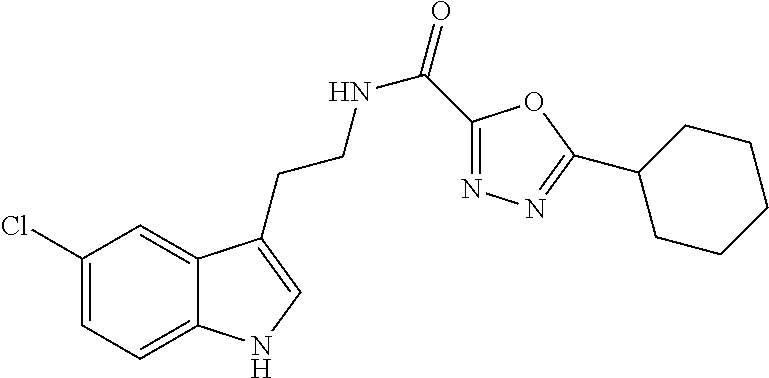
N(CCC1=CNC2=CC=C(Cl)C=C21)C(=O)C1=NN=C(C2CCCCC2)O1
